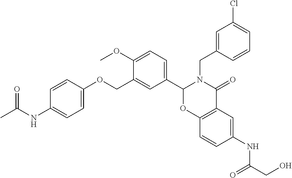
C12=C(C=C(NC(=O)CO)C=C1)C(=O)N(CC1=CC(Cl)=CC=C1)C(C1=CC=C(OC)C(COC3=CC=C(NC(C)=O)C=C3)=C1)O2
